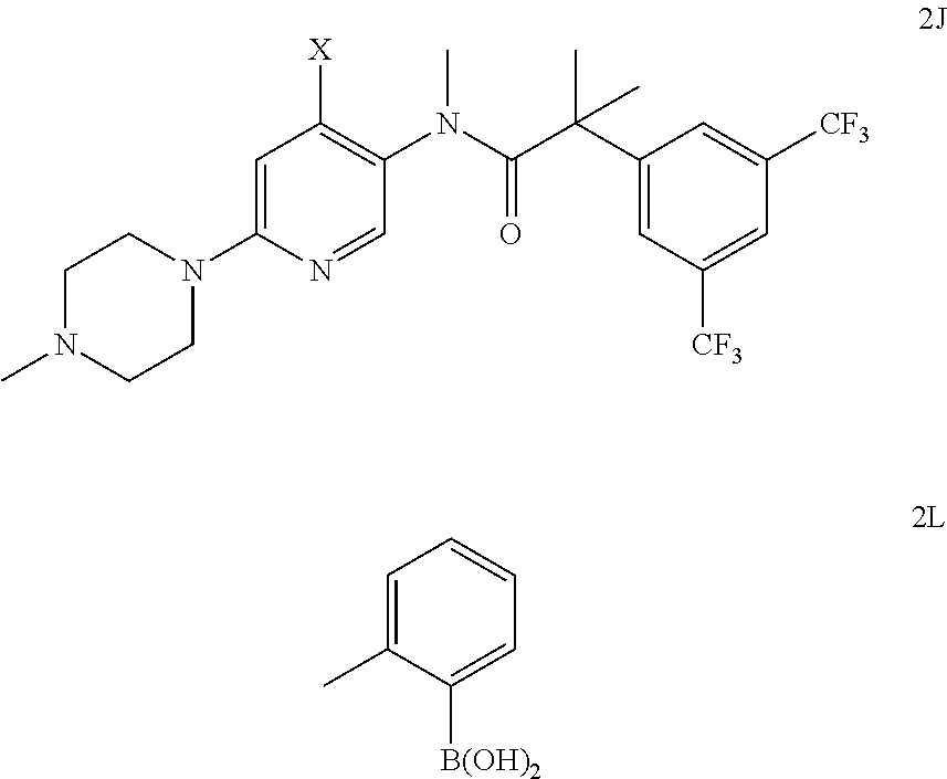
C1N(C)CCN(C2=CC([X])=C(N(C(C(C3=CC([CF3])=CC([CF3])=C3)(C)C)=O)C)C=N2)C1.C1=C(C)C([B(OH)2])=CC=C1
